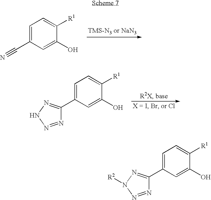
C1=C(C#N)C=C(O)C([R1])=C1.C1=C(C2=NNN=N2)C=C(O)C([R1])=C1.C1=C(C2=NN([R2])N=N2)C=C(O)C([R1])=C1
